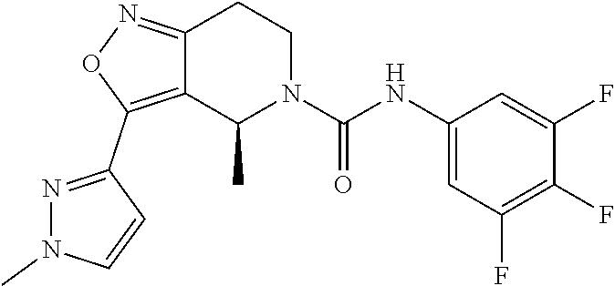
C12=C(C3=NN(C)C=C3)ON=C1CCN(C(NC1=CC(F)=C(F)C(F)=C1)=O)C2C
